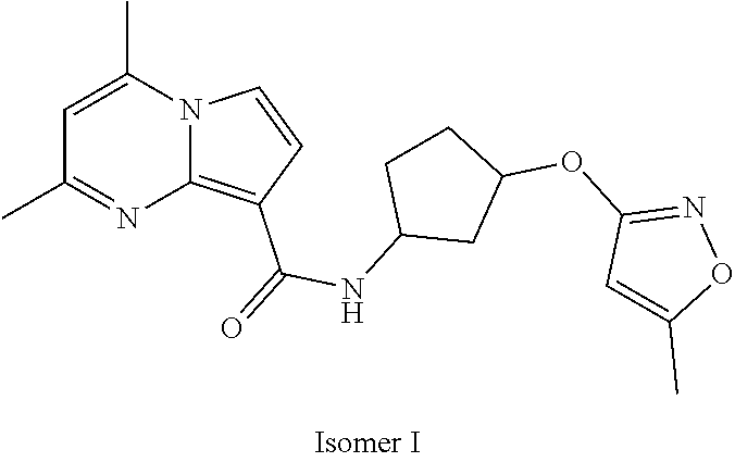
C1=C(C)N2C(=C(C(=O)NC3CC(OC4=NOC(C)=C4)CC3)C=C2)N=C1C
